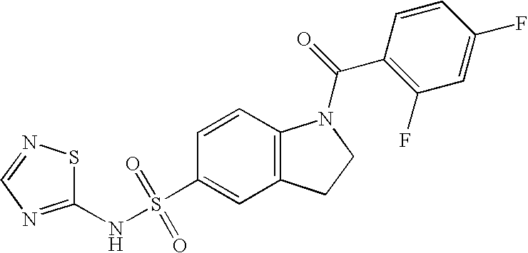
C1=CC2=C(C=C1S(NC1=NC=NS1)(=O)=O)CCN2C(=O)C1=C(F)C=C(F)C=C1
